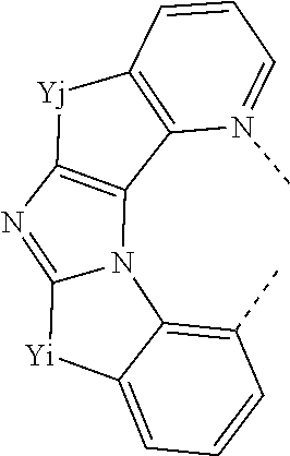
C1=CC2=C(N(C)=C1)C1=C([Yj]2)N=C2N1C1=C(C)C=CC=C1[Yi]2
